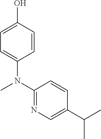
C1=C(N(C)C2=NC=C(C(C)C)C=C2)C=CC(O)=C1
